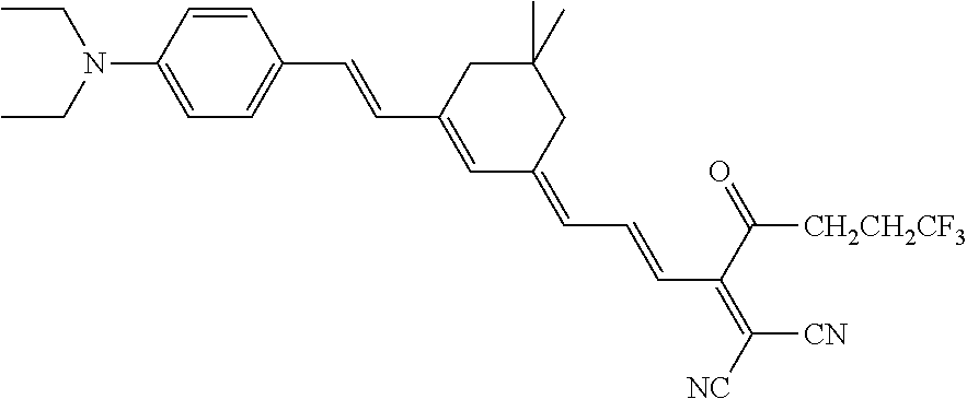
CCN(C1=CC=C(C=CC2=CC(=CC=CC(=C([NC])[CN])C(=O)[CH2CH2CF3])CC(C)(C)C2)C=C1)CC
